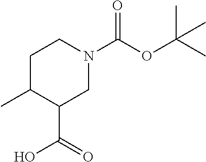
CC1C(C(=O)O)CN(C(OC(C)(C)C)=O)CC1
